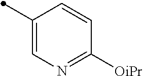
C1=CC(C)=CN=C1[OiPr]
